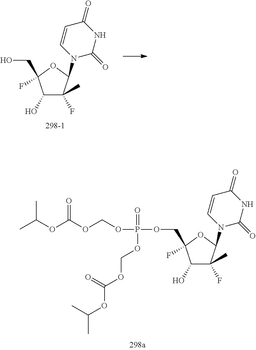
C1(O)C(C)(F)C(N2C(=O)NC(=O)C=C2)OC1(CO)F.C1(O)C(C)(F)C(N2C(=O)NC(=O)C=C2)OC1(COP(OCOC(OC(C)C)=O)(=O)OCOC(OC(C)C)=O)F
